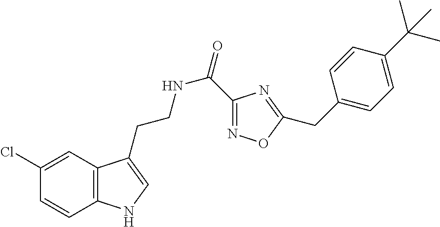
C12=C(C=C(Cl)C=C1)C(CCNC(=O)C1=NOC(CC3=CC=C(C(C)(C)C)C=C3)=N1)=CN2
